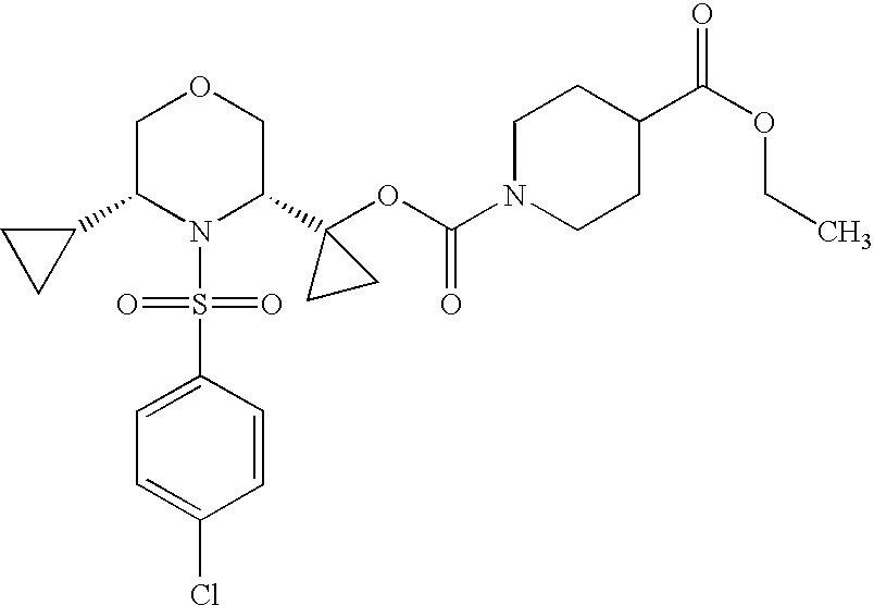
C1(C2N(S(=O)(=O)C3=CC=C(Cl)C=C3)C(C3(OC(=O)N4CCC(C(OCC)=O)CC4)CC3)COC2)CC1
